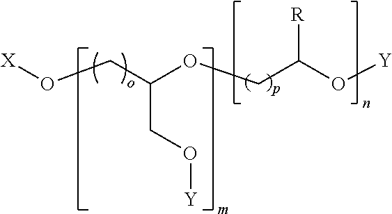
O(CC(OCC(O[Y])[R])CO[Y])[X]
